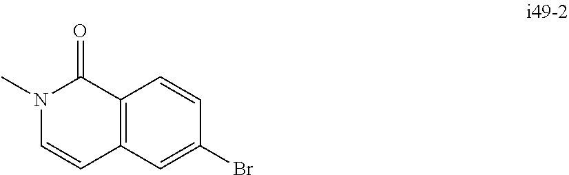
C1=C(Br)C=CC2=C1C=CN(C)C2=O
